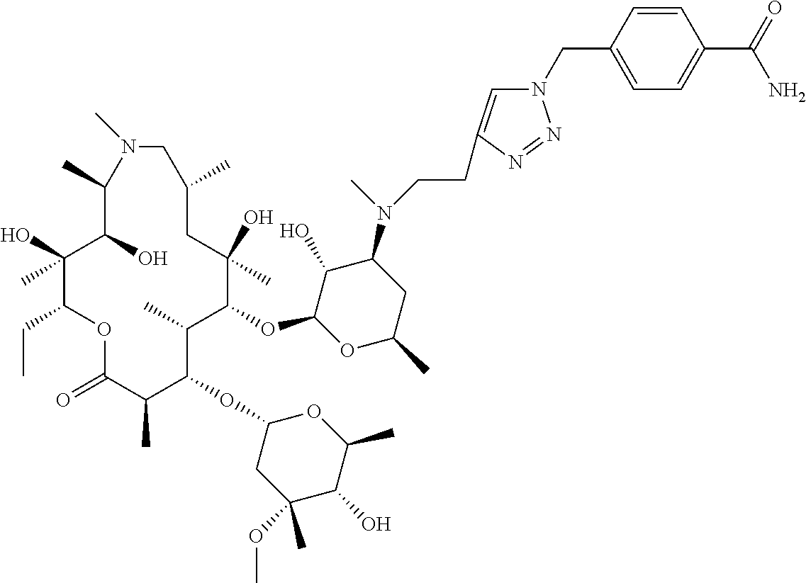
C1(O)C(OC2C(C)C(OC3CC(OC)(C)C(O)C(C)O3)C(C)C(=O)OC(CC)C(O)(C)C(O)C(C)N(C)CC(C)CC2(O)C)OC(C)CC1N(C)CCC1=CN(CC2=CC=C(C(=O)N)C=C2)N=N1
